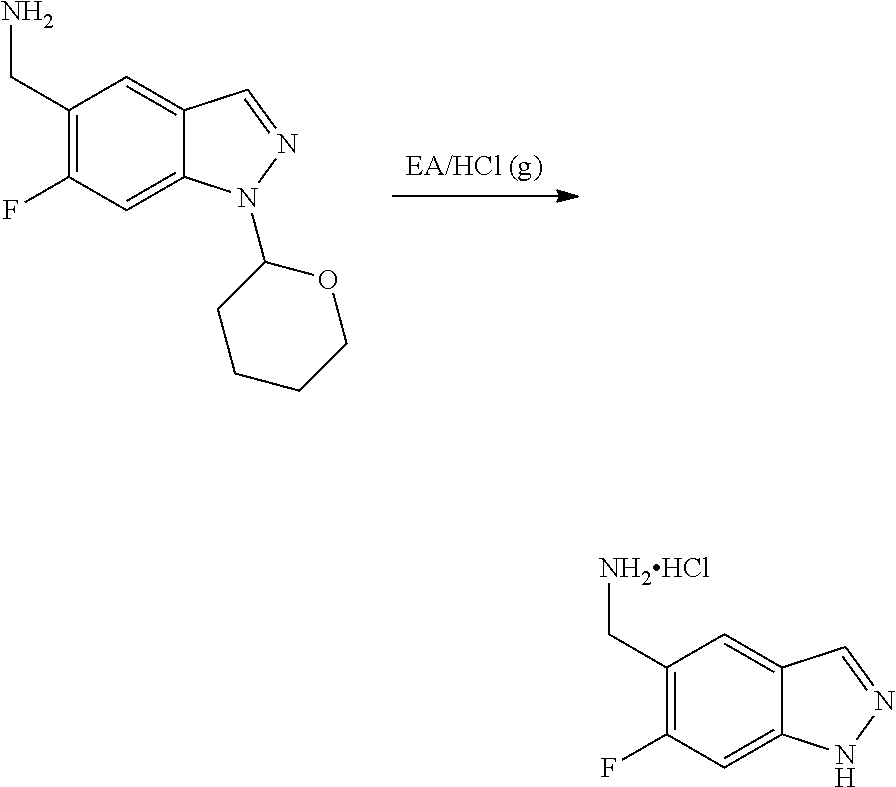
C12=CC(F)=C(C[NH2HCl])C=C1C=NN2.[EA/HCl (g)].C12=CC(F)=C(CN)C=C1C=NN2C1CCCCO1
